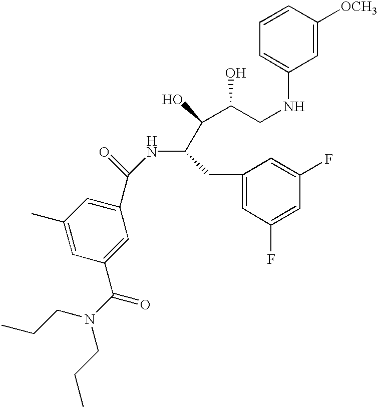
C1(C)=CC(C(N(CCC)CCC)=O)=CC(C(=O)NC(C(C(O)CNC2=CC=CC([OCH3])=C2)O)CC2=CC(F)=CC(F)=C2)=C1
